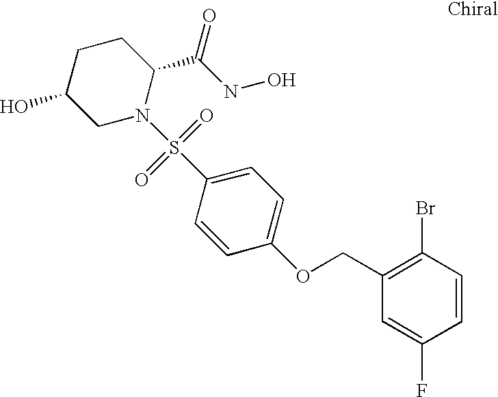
C1C(O)CN(S(C2=CC=C(OCC3=C(Br)C=CC(F)=C3)C=C2)(=O)=O)C(C(NO)=O)C1
